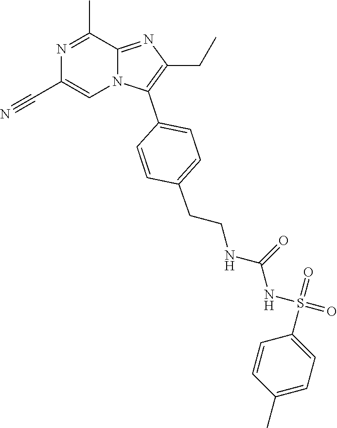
N1=C(C)C2=NC(CC)=C(C3=CC=C(CCNC(NS(=O)(=O)C4=CC=C(C)C=C4)=O)C=C3)N2C=C1C#N
